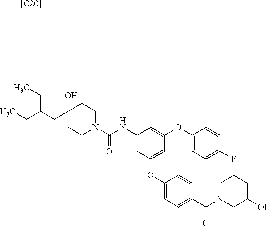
[[C20]].C1(O)(CC(CC)CC)CCN(C(NC2=CC(OC3=CC=C(C(N4CC(O)CCC4)=O)C=C3)=CC(OC3=CC=C(F)C=C3)=C2)=O)CC1
